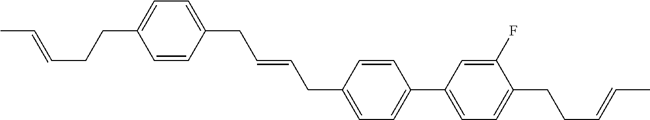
C1=CC(CC=CCC2=CC=C(C3=CC=C(CCC=CC)C(F)=C3)C=C2)=CC=C1CCC=CC
